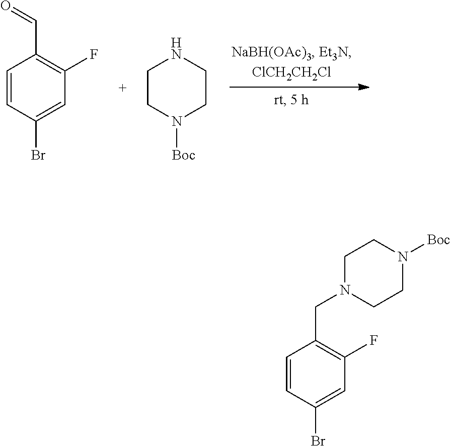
C1=CC(Br)=CC(F)=C1C=O.C1CN([Boc])CCN1.C1=CC(Br)=CC(F)=C1CN1CCN([Boc])CC1
